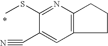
C1CC2=C(C1)N=C(SC)C(C#N)=C2
